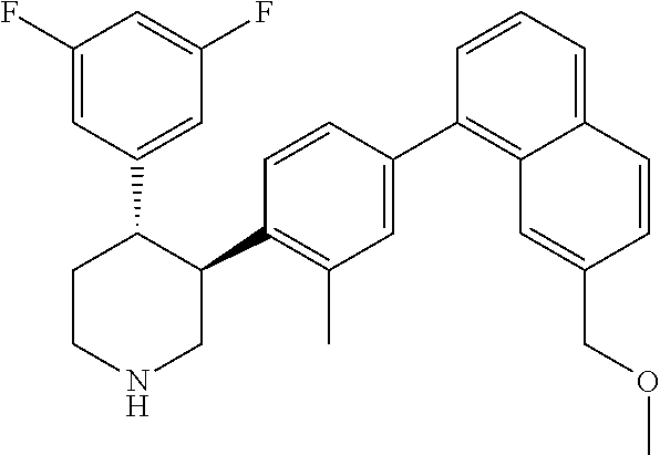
C1(C2=C(C)C=C(C3=C4C(=CC=C3)C=CC(COC)=C4)C=C2)C(C2=CC(F)=CC(F)=C2)CCNC1
